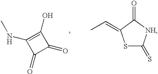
C1(O)=C(NC)C(=O)C1=O.S1C(=S)[NH]C(=O)C1=CC
